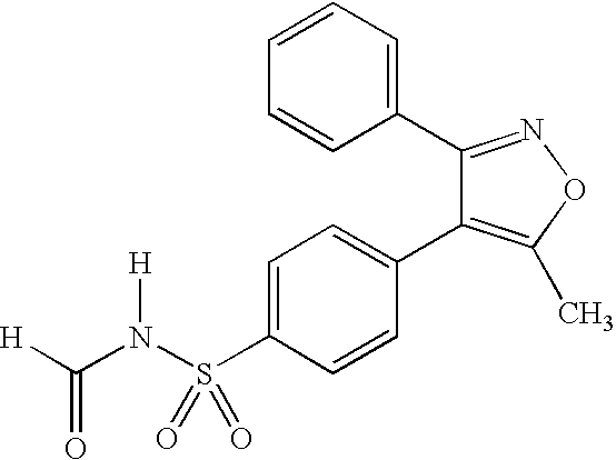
C1=C(S(N(C([H])=O)[H])(=O)=O)C=CC(C2=C(C)ON=C2C2=CC=CC=C2)=C1
